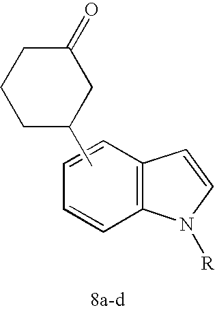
C1=CC2=C(C=CN2[R])C=C1.CC1CC(=O)CCC1
